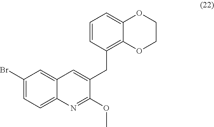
C1(CC2=CC3=CC(Br)=CC=C3N=C2OC)=C2C(=CC=C1)OCCO2
